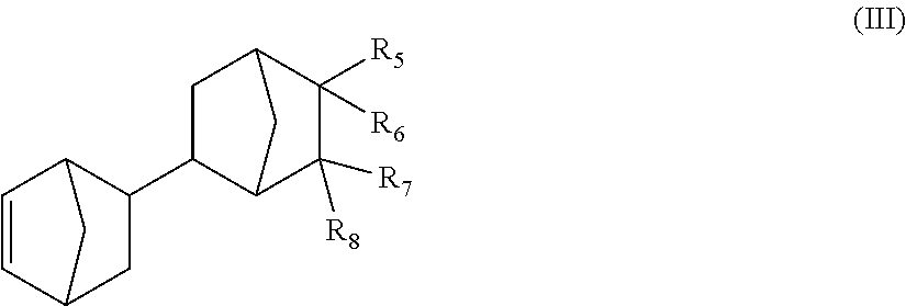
C1(C2C3C=CC(C2)C3)C2C([R7])([R8])C([R6])([R5])C(C1)C2
